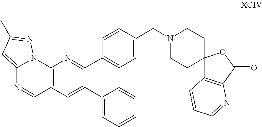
C12=CC(C)=NN1C1=C(C=N2)C=C(C2=CC=CC=C2)C(C2=CC=C(CN3CCC4(C5=C(C(=O)O4)N=CC=C5)CC3)C=C2)=N1
